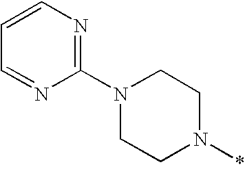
C1N(*)CCN(C2=NC=CC=N2)C1
